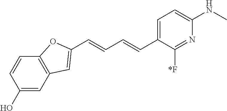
C1=C(C=CC=CC2=CC3=C(C=CC(O)=C3)O2)C([*F])=NC(NC)=C1
